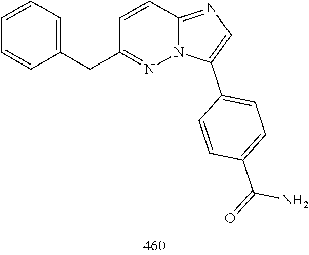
C1(CC2=CC=CC=C2)=NN2C(=NC=C2C2=CC=C(C(N)=O)C=C2)C=C1
